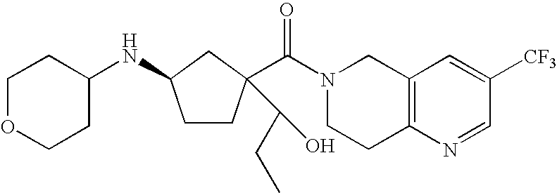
C1OCCC(NC2CCC(C(N3CCC4=C(C3)C=C([CF3])C=N4)=O)(C(O)CC)C2)C1
